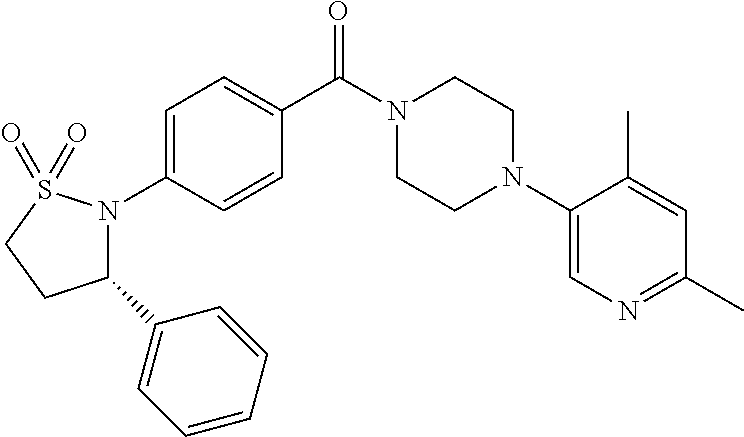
N1(C2=CC=C(C(N3CCN(C4=CN=C(C)C=C4C)CC3)=O)C=C2)S(=O)(=O)CCC1C1=CC=CC=C1
